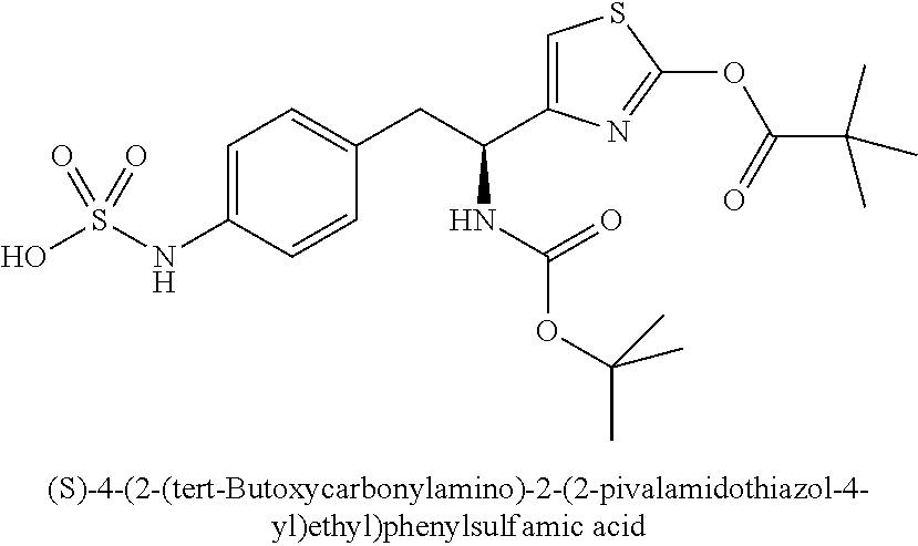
OS(NC1=CC=C(CC(C2=CSC(OC(=O)C(C)(C)C)=N2)NC(OC(C)(C)C)=O)C=C1)(=O)=O
